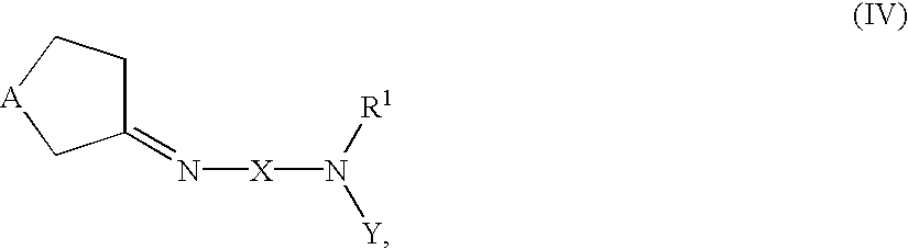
C1C(=N[X]N([Y])[R1])C[A]C1
